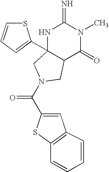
C(=O)(N1CC2(C3=CC=CS3)NC(=N)N(C)C(=O)C2C1)C1=CC2=C(S1)C=CC=C2
